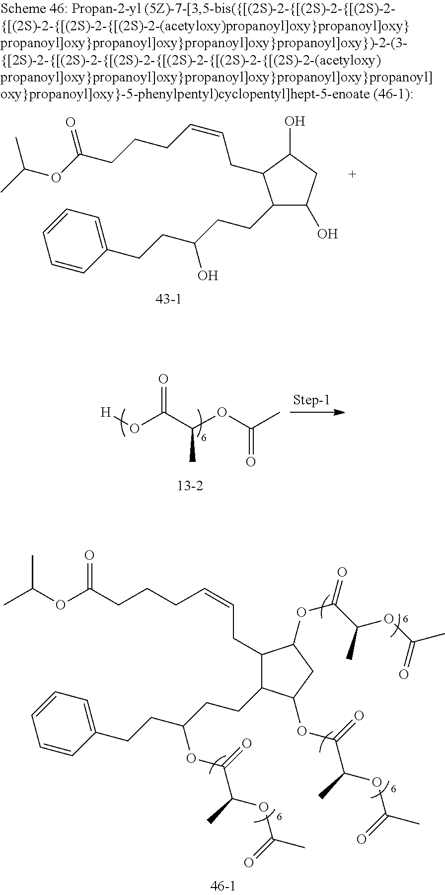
C1(CCC(CCC2=CC=CC=C2)O)C(O)CC(O)C1CC=CCCCC(OC(C)C)=O.O=C(C(OC(C)=O)C)O[H].CC(OC(CCCC=CCC1C(CCC(CCC2=CC=CC=C2)OC(C(C)OC(C)=O)=O)C(OC(=O)C(OC(=O)C)C)CC1OC(=O)C(C)OC(C)=O)=O)C
